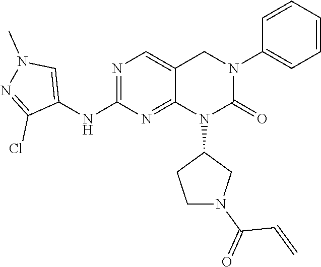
C1(N2CC3=CN=C(NC4=CN(C)N=C4Cl)N=C3N(C3CCN(C(=O)C=C)C3)C2=O)=CC=CC=C1
